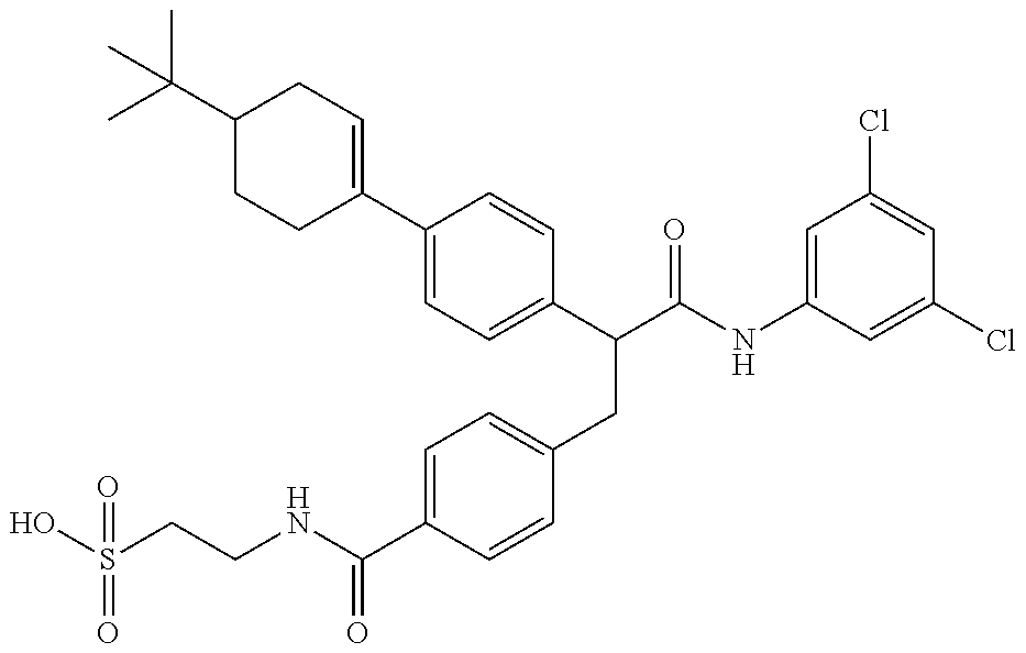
OS(=O)(CCNC(=O)C1=CC=C(CC(C2=CC=C(C3=CCC(C(C)(C)C)CC3)C=C2)C(=O)NC2=CC(Cl)=CC(Cl)=C2)C=C1)=O
